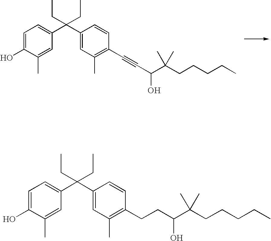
C1=C(O)C(C)=CC(C(C2=CC(C)=C(C#CC(C(CCCCC)(C)C)O)C=C2)(CC)CC)=C1.C1=C(O)C(C)=CC(C(C2=CC(C)=C(CCC(C(CCCCC)(C)C)O)C=C2)(CC)CC)=C1
